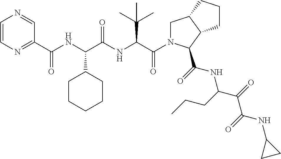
C1=CN=C(C(NC(C(NC(C(N2CC3C(C2C(=O)NC(C(=O)C(NC2CC2)=O)CCC)CCC3)=O)C(C)(C)C)=O)C2CCCCC2)=O)C=N1
